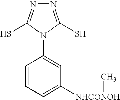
C1=CC=C([NHCONOH]C)C=C1N1C(S)=NN=C1S
